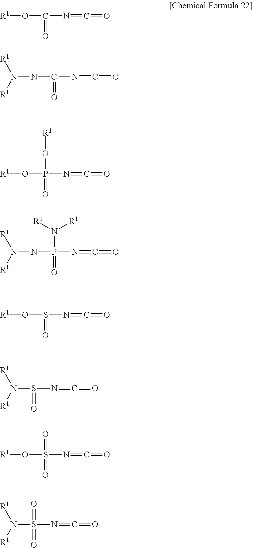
[R1]OC(N=C=O)=O.N(NC(N=C=O)=O)([R1])[R1].[R1]OP(N=C=O)(=O)O[R1].N(NP(N=C=O)(=O)N([R1])[R1])([R1])[R1].[R1]OS(N=C=O)=O.[R1]OS(N=C=O)(=O)=O.N(S(N=C=O)=O)([R1])[R1].N(S(N=C=O)(=O)=O)([R1])[R1]
